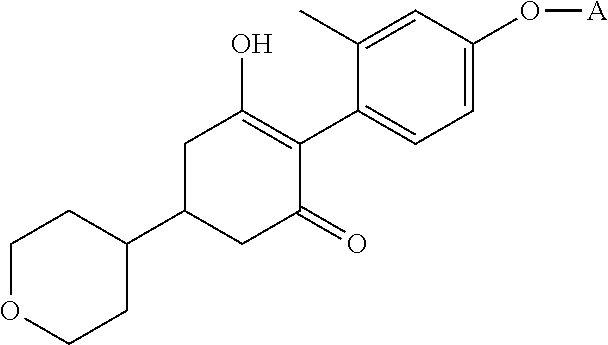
C1(C2CCOCC2)CC(=O)C(C2=CC=C(O[A])C=C2C)=C(O)C1
